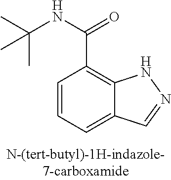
C1=CC=C2C(=C1C(NC(C)(C)C)=O)NN=C2
